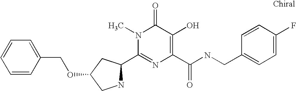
C1=CC(COC2CC(C3=NC(C(NCC4=CC=C(F)C=C4)=O)=C(O)C(=O)N3C)NC2)=CC=C1
